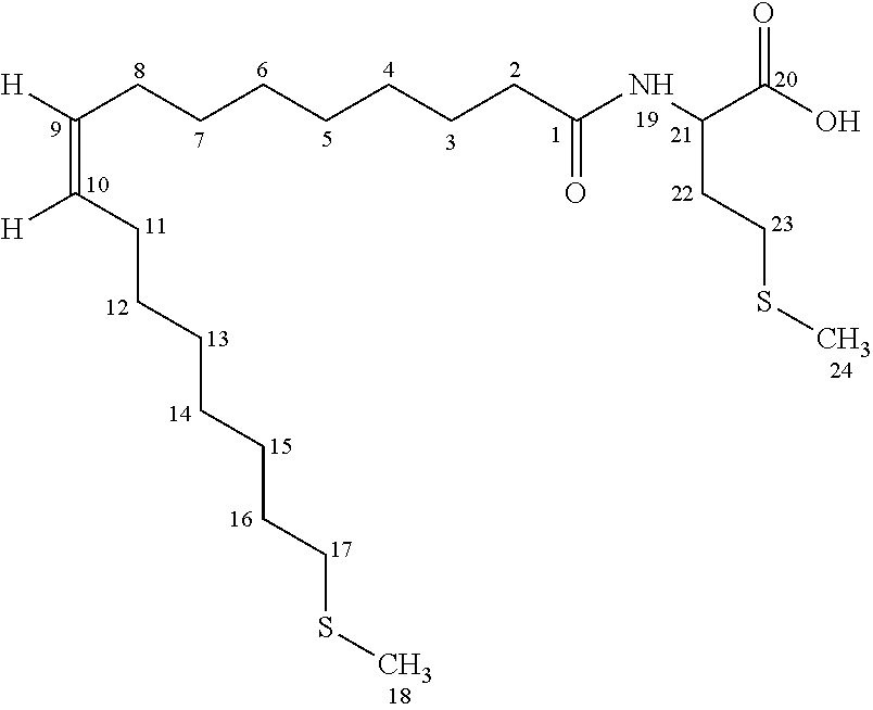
C(CCCCC(NC(C(O)=O)CCSC)=O)CCC([H])=C(CCCCCCCSC)[H]
